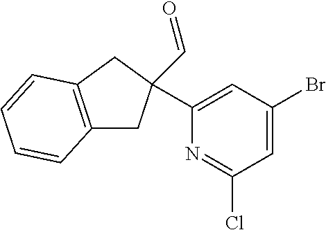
C1=C(Br)C=C(C2(C=O)CC3=C(C2)C=CC=C3)N=C1Cl
